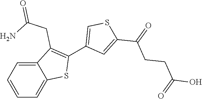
C1=CC=C2C(=C1)SC(C1=CSC(C(CCC(=O)O)=O)=C1)=C2CC(=O)N
